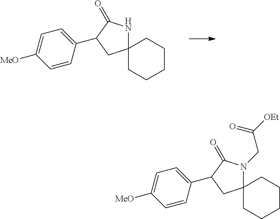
C12(NC(=O)C(C3=CC=C([MeO])C=C3)C1)CCCCC2.C12(N(CC(=O)[OEt])C(=O)C(C3=CC=C([MeO])C=C3)C1)CCCCC2
